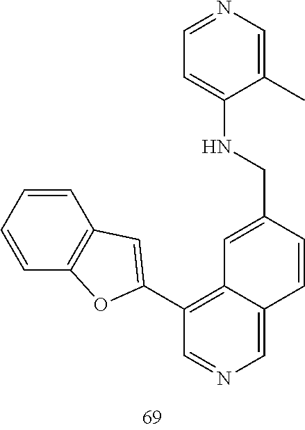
C1=CC=CC2=C1C=C(C1=C3C(=CN=C1)C=CC(CNC1=CC=NC=C1C)=C3)O2
